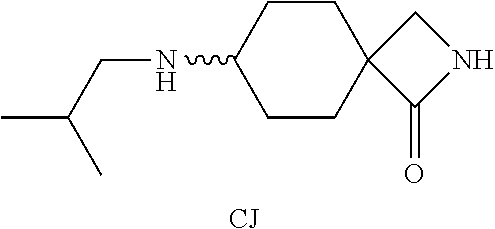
C1CC(NCC(C)C)CCC12C(=O)NC2.[CJ]
